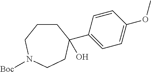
C1CCN([Boc])CCC1(C1=CC=C(OC)C=C1)O
